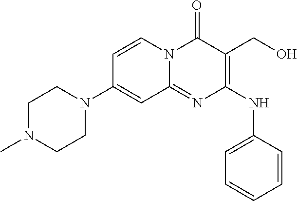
C1=CC(N2CCN(C)CC2)=CC2=NC(NC3=CC=CC=C3)=C(CO)C(=O)N12
